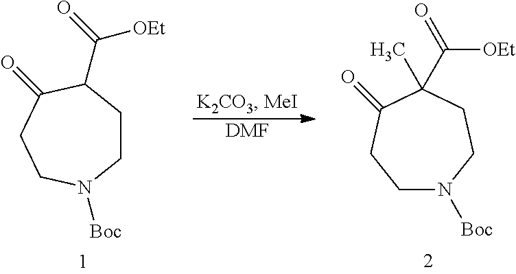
C1CC(C([OEt])=O)C(=O)CCN1[Boc].C1N([Boc])CCC(C)(C([OEt])=O)C(=O)C1.[DMF]
